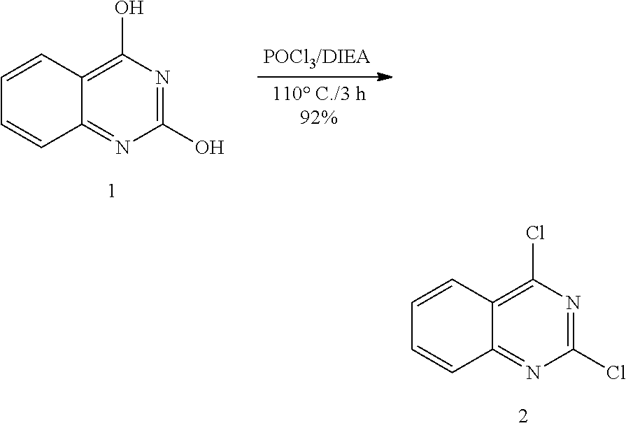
C1(O)=NC(O)=C2C(=N1)C=CC=C2.C1(Cl)=NC(Cl)=C2C(=N1)C=CC=C2
